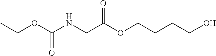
CCOC(NCC(OCCCCO)=O)=O
